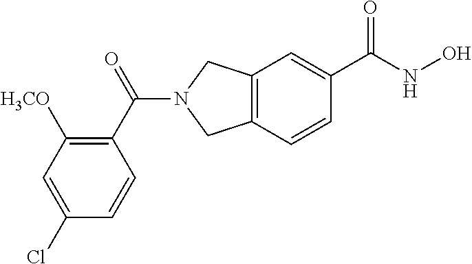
C12=C(C=CC(C(=O)NO)=C1)CN(C(=O)C1=C([H3CO])C=C(Cl)C=C1)C2
